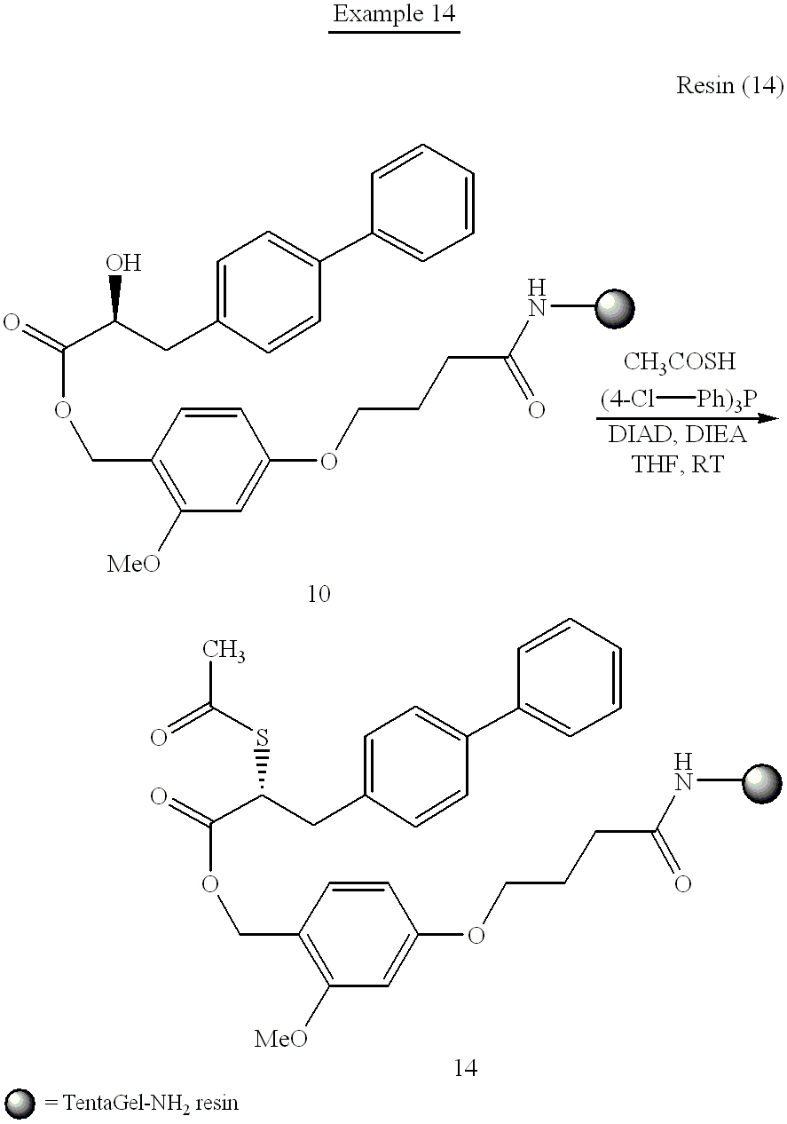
C(C(CC1=CC=C(C2=CC=CC=C2)C=C1)O)(=O)OCC1=C([MeO])C=C(OCCCC(=O)NC)C=C1.[(4-Cl][Ph)3P].C(C(CC1=CC=C(C2=CC=CC=C2)C=C1)SC(C)=O)(=O)OCC1=C([MeO])C=C(OCCCC(=O)NC)C=C1
